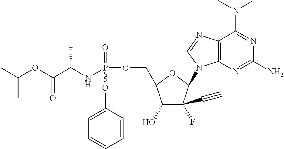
CC(OC(C(NP(OCC1C(O)C(F)(C#C)C(N2C3=C(C(N(C)C)=NC(N)=N3)N=C2)O1)(=O)OC1=CC=CC=C1)C)=O)C
